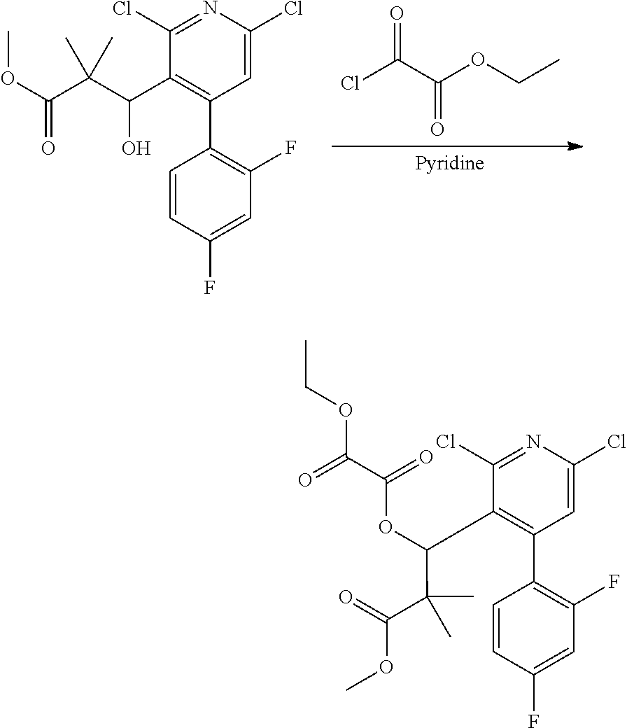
O(C(C(Cl)=O)=O)CC.[Pyridine].C1(Cl)=CC(C2=C(F)C=C(F)C=C2)=C(C(C(C(OC)=O)(C)C)O)C(Cl)=N1.C1(Cl)=CC(C2=C(F)C=C(F)C=C2)=C(C(OC(C(=O)OCC)=O)C(C(OC)=O)(C)C)C(Cl)=N1
